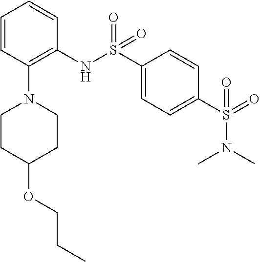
C1=CC(N2CCC(OCCC)CC2)=C(NS(C2=CC=C(S(=O)(N(C)C)=O)C=C2)(=O)=O)C=C1
